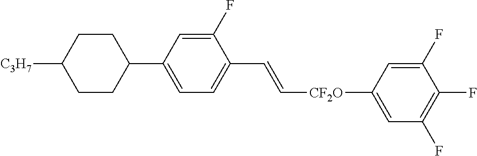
C1CC([C3H7])CCC1C1=CC=C(C=C[CF2O]C2=CC(F)=C(F)C(F)=C2)C(F)=C1
